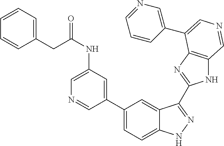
C1=C(NC(CC2=CC=CC=C2)=O)C=C(C2=CC=C3C(=C2)C(C2=NC4=C(N2)C=NC=C4C2=CN=CC=C2)=NN3)C=N1
